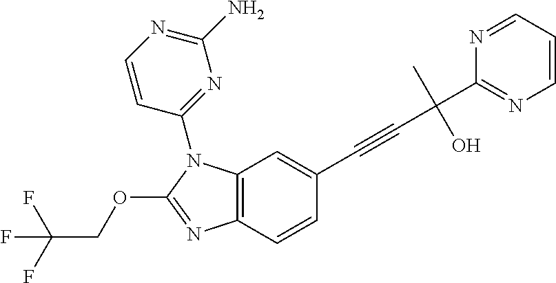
C12=C(C=CC(C#CC(C3=NC=CC=N3)(C)O)=C1)N=C(OCC(F)(F)F)N2C1=NC(N)=NC=C1
